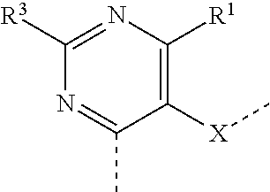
C1([X]C)=C([R1])N=C([R3])N=C1C
